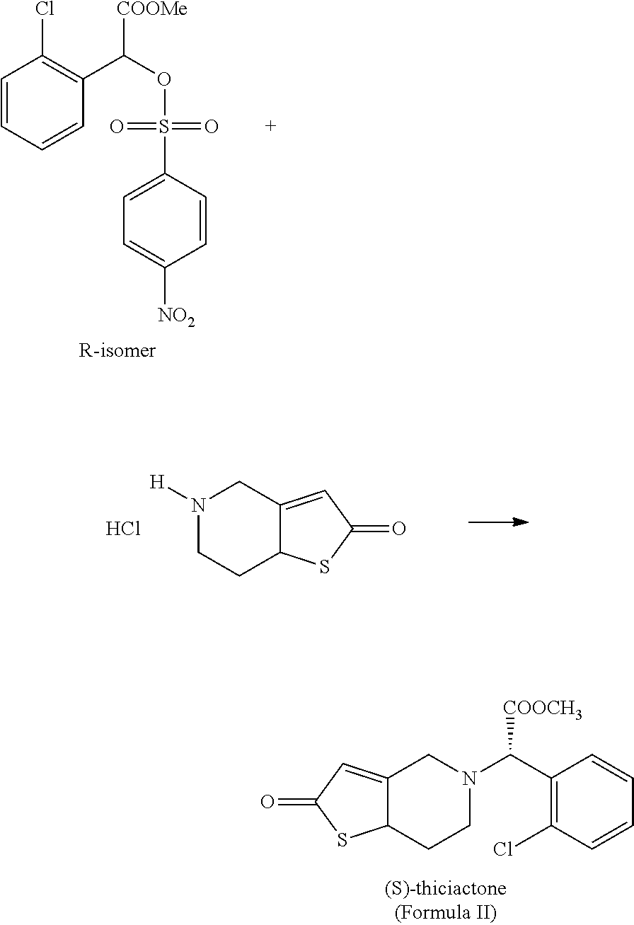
C1=CC=CC(C([COOMe])OS(C2=CC=C([NO2])C=C2)(=O)=O)=C1Cl.N1([H])CCC2C(=CC(=O)S2)C1.Cl.N1(C(C2=C(Cl)C=CC=C2)[COOCH3])CCC2C(=CC(=O)S2)C1
